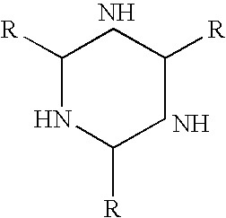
C1([R])NC([R])CC([R])C1.N.N
